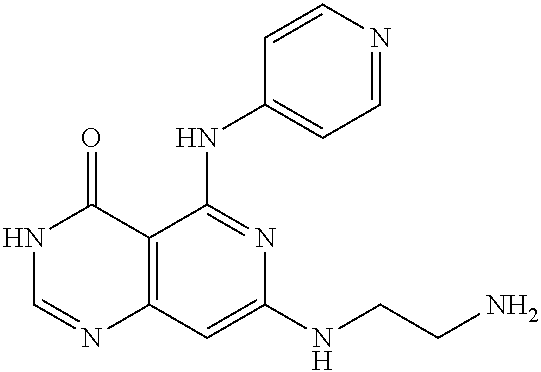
C12=C(C=C(NCCN)N=C1NC1=CC=NC=C1)N=CNC2=O
